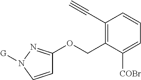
C1=CN([G])N=C1OCC1=C(C#C)C=CC=C1[COBr]
